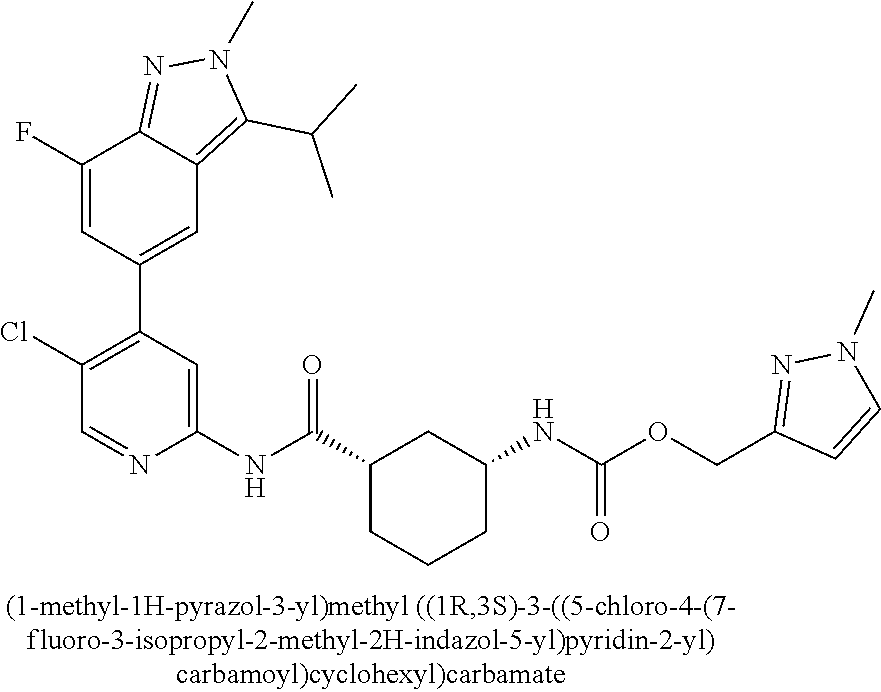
C1(F)=CC(C2=C(Cl)C=NC(NC(C3CCCC(NC(=O)OCC4=NN(C)C=C4)C3)=O)=C2)=CC2=C(C(C)C)N(C)N=C12
